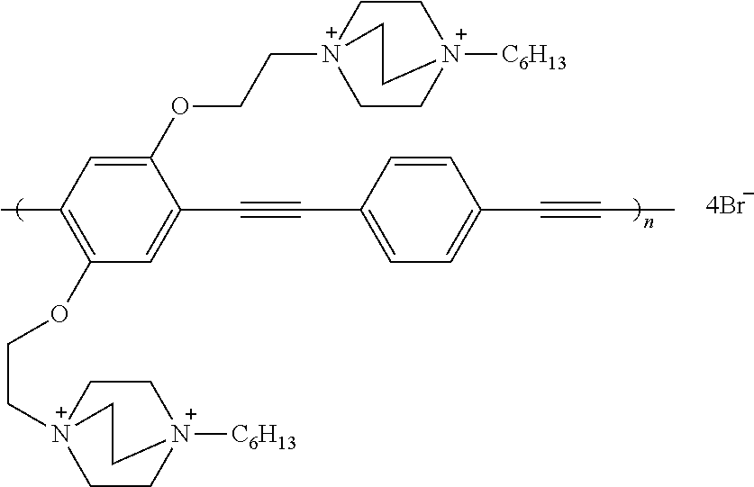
C1(OCC[N+]23CC[N+]([C6H13])(CC2)CC3)=CC(C)=C(OCC[N+]23CC[N+]([C6H13])(CC2)CC3)C=C1C#CC1=CC=C(C#CC)C=C1
